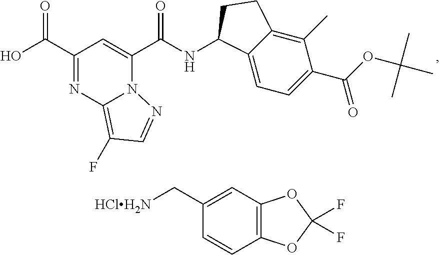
C1(C[HClH2N])=CC2=C(C=C1)OC(F)(F)O2.C(C1=NC2=C(F)C=NN2C(C(=O)NC2C3=CC=C(C(OC(C)(C)C)=O)C(C)=C3CC2)=C1)(=O)O
